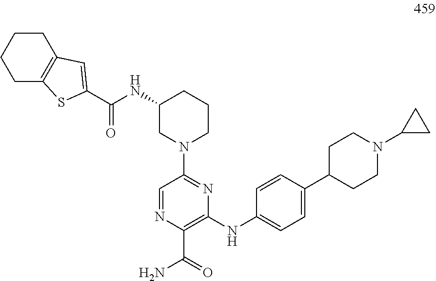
C1=NC(C(=O)N)=C(NC2=CC=C(C3CCN(C4CC4)CC3)C=C2)N=C1N1CCCC(NC(C2=CC3=C(S2)CCCC3)=O)C1
